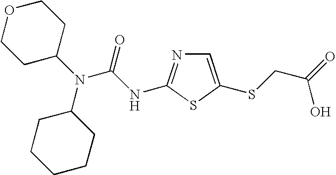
C1CC(N(C2CCCCC2)C(NC2=NC=C(SCC(=O)O)S2)=O)CCO1
